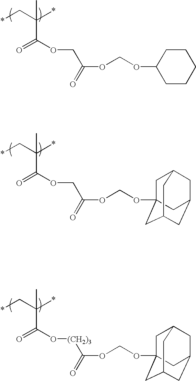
CC(C*)(*)C(=O)OCC(=O)OCOC1CCCCC1.CC(C*)(*)C(=O)OCC(=O)OCOC12CC3CC(CC(C1)C3)C2.CC(C*)(*)C(=O)O[(CH2)3]C(=O)OCOC12CC3CC(CC(C1)C3)C2
